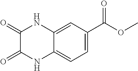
C1=C(C(OC)=O)C=C2C(=C1)NC(=O)C(=O)N2
